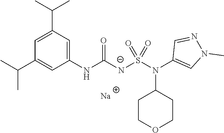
[Na].C1(C(C)C)=CC(C(C)C)=CC(NC([N-]S(N(C2=CN(C)N=C2)C2CCOCC2)(=O)=O)=O)=C1
